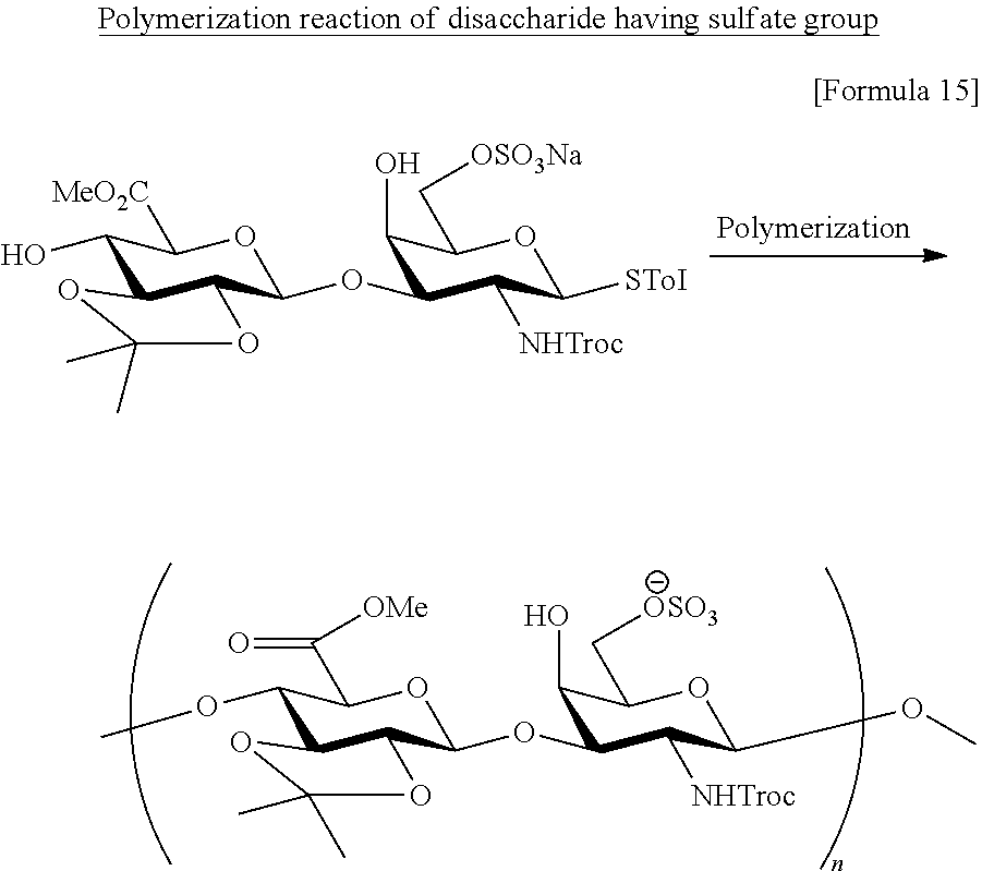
C1(O)C2C(C(OC3C(O)C(C[OSO3Na])OC([SToI])C3[NHTroc])OC1[MeO2C])OC(C)(C)O2.C1(OC)C2C(C(OC3C(O)C(C[OSO3])OC(OC)C3[NHTroc])OC1C([OMe])=O)OC(C)(C)O2
